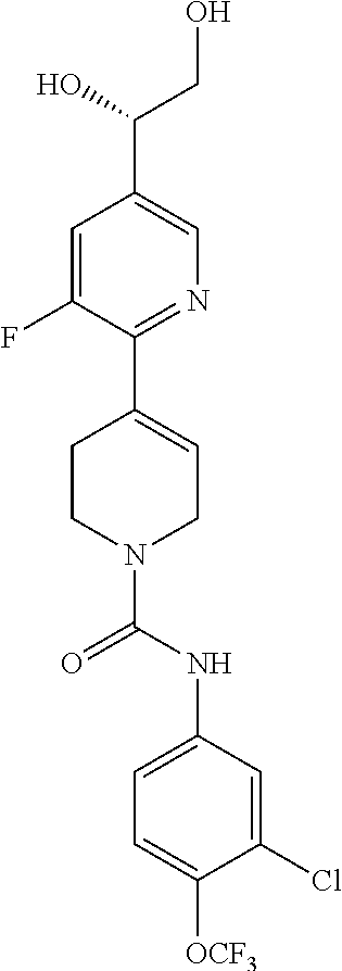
C1=C(F)C(C2=CCN(C(NC3=CC=C([OCF3])C(Cl)=C3)=O)CC2)=NC=C1C(CO)O
